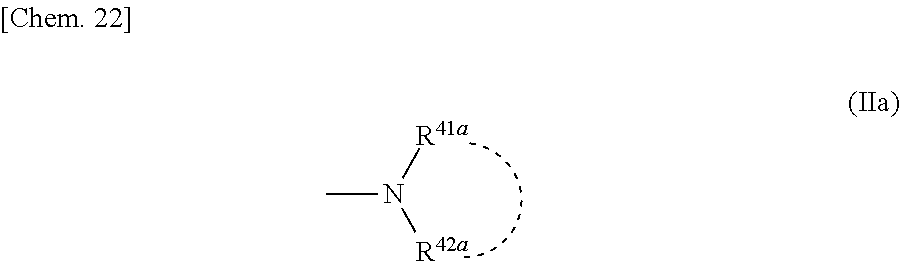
CN([R42a])[R41a]
